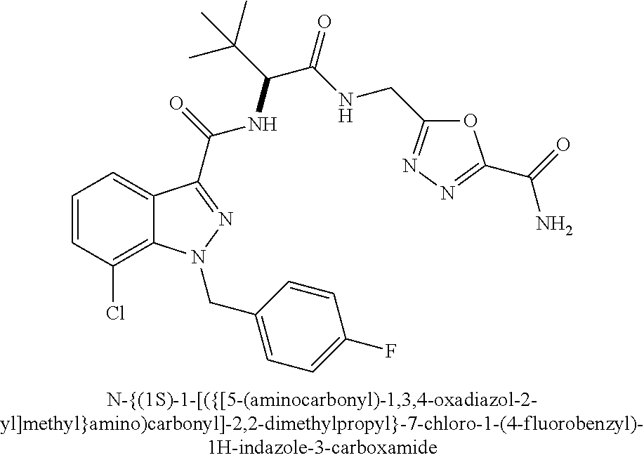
C1=CC(Cl)=C2C(=C1)C(C(=O)NC(C(NCC1=NN=C(C(N)=O)O1)=O)C(C)(C)C)=NN2CC1=CC=C(F)C=C1
